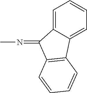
C1=C2C(=CC=C1)C1=C(C2=NC)C=CC=C1
